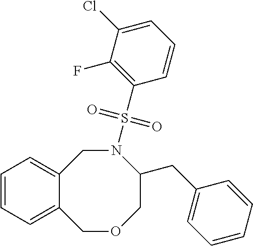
C12=CC=CC=C1COCC(CC1=CC=CC=C1)N(S(C1=C(F)C(Cl)=CC=C1)(=O)=O)C2
